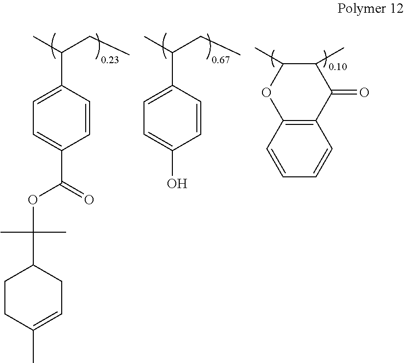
CC(CC)C1=CC=C(O)C=C1.CC(CC)C1=CC=C(C(OC(C)(C)C2CCC(C)=CC2)=O)C=C1.C12=C(C(=O)C(C)C(C)O1)C=CC=C2
